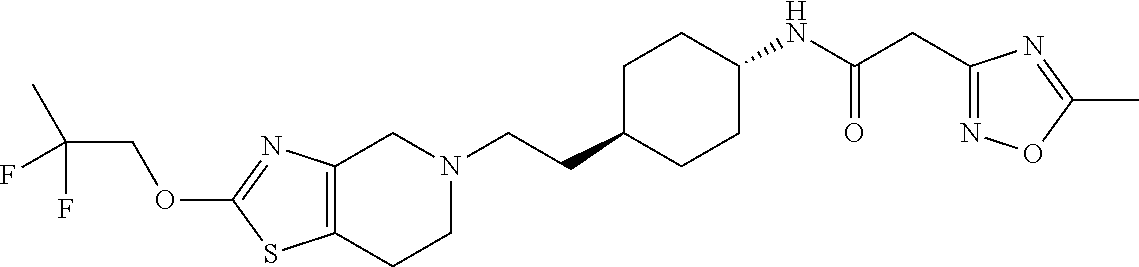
C12=C(CCN(CCC3CCC(NC(CC4=NOC(C)=N4)=O)CC3)C1)SC(OCC(C)(F)F)=N2
